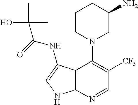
C1CN(C2=C([CF3])C=NC3=C2C(NC(=O)C(O)(C)C)=CN3)CC(N)C1
